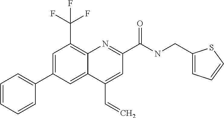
C1(C=C)=CC(C(NCC2=CC=CS2)=O)=NC2=C(C(F)(F)F)C=C(C3=CC=CC=C3)C=C12
